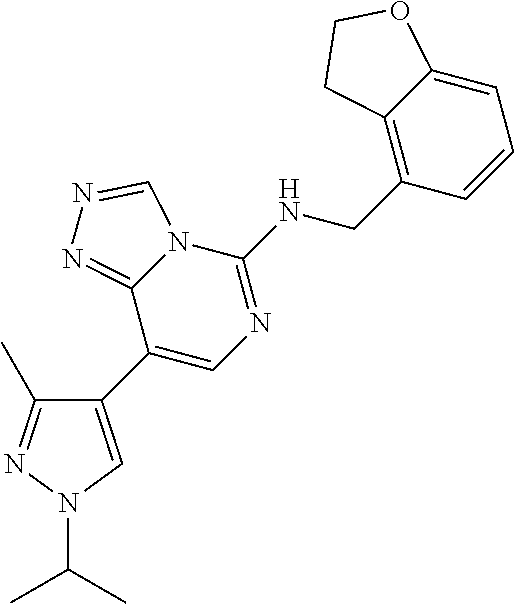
C1(C2=CN=C(NCC3=C4C(=CC=C3)OCC4)N3C2=NN=C3)=CN(C(C)C)N=C1C
